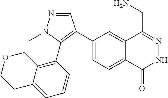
C1(C2=C(C3=C4COCCC4=CC=C3)N(C)N=C2)=CC=C2C(=C1)C(CN)=NNC2=O
